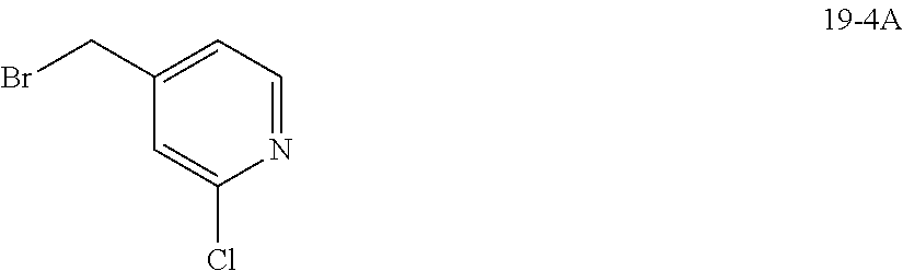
N1=CC=C(CBr)C=C1Cl
